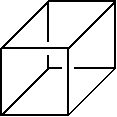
C12C3C4C1C1C2C3C41
